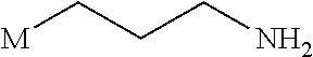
[M]CCCN
